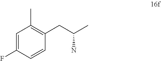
C1(F)=CC(C)=C(CC(C)N)C=C1
